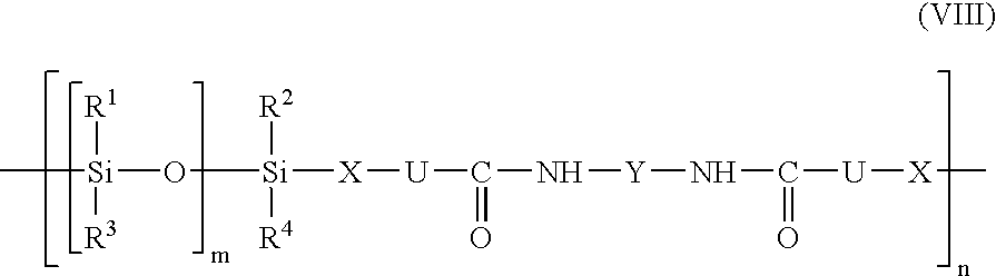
[U](C(N[Y]NC([U][X]C)=O)=O)[X][Si](O[Si](C)([R1])[R3])([R2])[R4]
